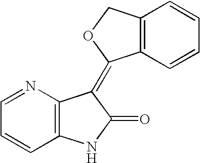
C1=NC2=C(C=C1)NC(=O)C2=C1C2=C(C=CC=C2)CO1
